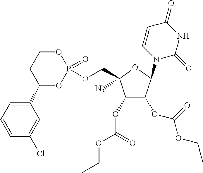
C1(OC(=O)OCC)C(OC(OCC)=O)C(N2C=CC(=O)NC2=O)OC1(COP1(=O)OCCC(C2=CC=CC(Cl)=C2)O1)[N3]
